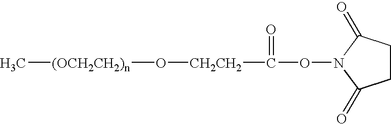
[CH2CH2](C(=O)ON1C(=O)CCC1=O)O[(OCH2CH2)n]C
